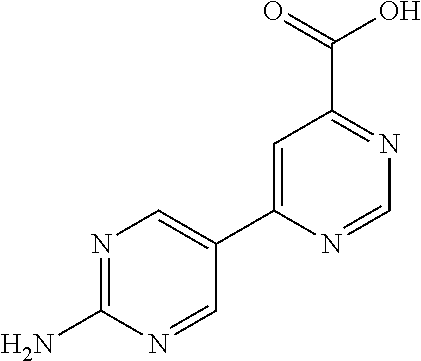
C1=C(C2=CN=C(N)N=C2)N=CN=C1C(=O)O
